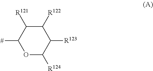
O1C([R124])C([R123])C([R122])C([R121])C1[#]
